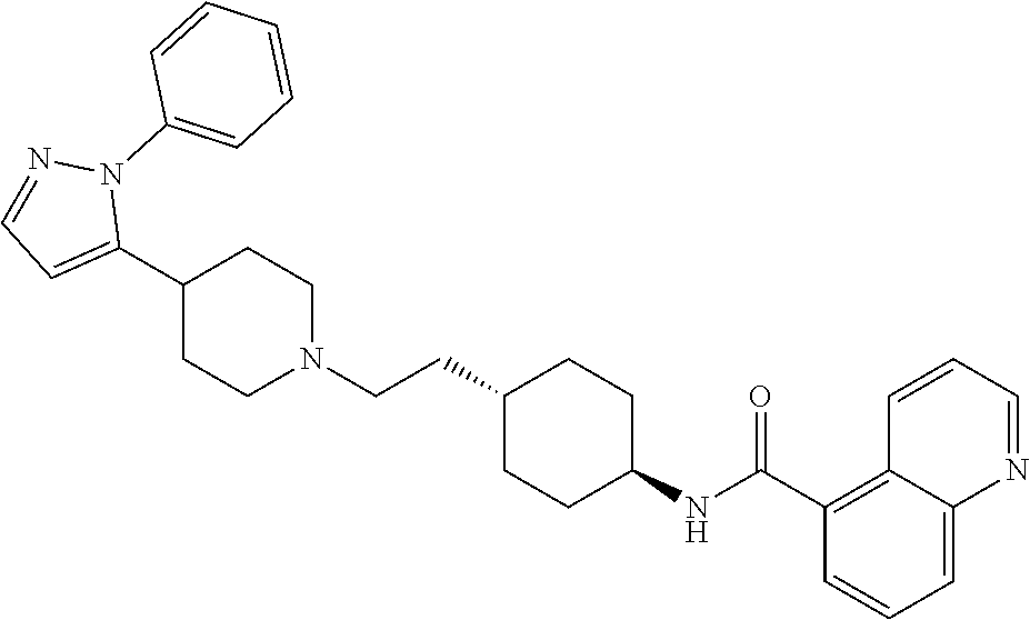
C1(C2=CC=NN2C2=CC=CC=C2)CCN(CCC2CCC(NC(C3=C4C(=CC=C3)N=CC=C4)=O)CC2)CC1
